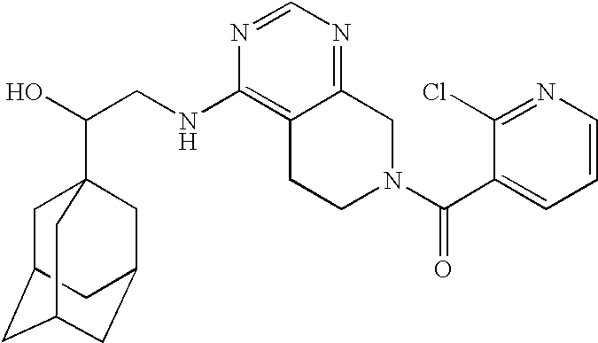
C(CNC1=C2C(=NC=N1)CN(C(C1=CC=CN=C1Cl)=O)CC2)(O)C12CC3CC(CC(C1)C3)C2
